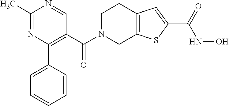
C(N1CC2=C(CC1)C=C(C(=O)NO)S2)(=O)C1=C(C2=CC=CC=C2)N=C(C)N=C1
